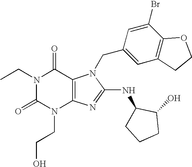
N1(CC)C(=O)N(CCO)C2=C(C1=O)N(CC1=CC3=C(C(Br)=C1)OCC3)C(NC1CCCC1O)=N2
